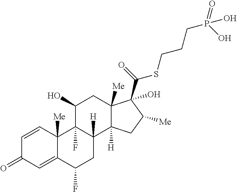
C1=CC2([Me])C(=CC1=O)C(F)CC1([H])C2(F)C(O)CC2([Me])C1([H])CC([Me])C2(C(=O)SCCCP(O)(=O)O)O
